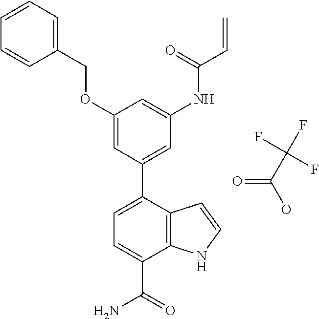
C1(OCC2=CC=CC=C2)=CC(C2=CC=C(C(=O)N)C3=C2C=CN3)=CC(NC(=O)C=C)=C1.O=C(C(F)(F)F)O
